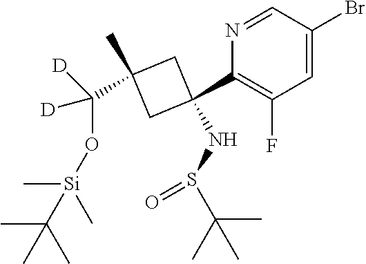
N1=CC(Br)=CC(F)=C1C1(NS(C(C)(C)C)=O)CC(C)(C([D])([D])O[Si](C)(C)C(C)(C)C)C1
